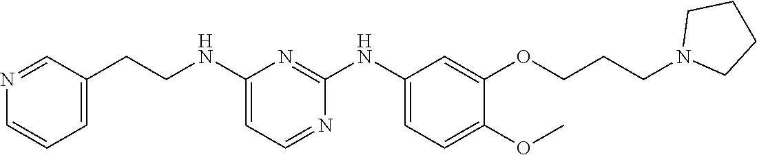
C1(NCCC2=CC=CN=C2)=CC=NC(NC2=CC=C(OC)C(OCCCN3CCCC3)=C2)=N1
